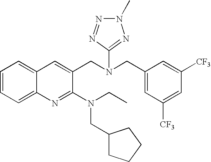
C1=CC=C2C(=C1)C=C(CN(CC1=CC([CF3])=CC([CF3])=C1)C1=NN(C)N=N1)C(N(CC)CC1CCCC1)=N2
